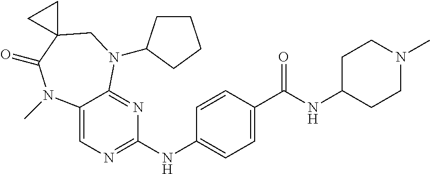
C1=CC(NC2=NC=C3C(=N2)N(C2CCCC2)CC2(C(=O)N3C)CC2)=CC=C1C(NC1CCN(C)CC1)=O
